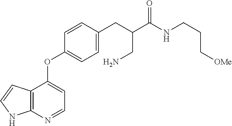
C12=C(N=CC=C1OC1=CC=C(CC(C(=O)NCCC[OMe])CN)C=C1)NC=C2
